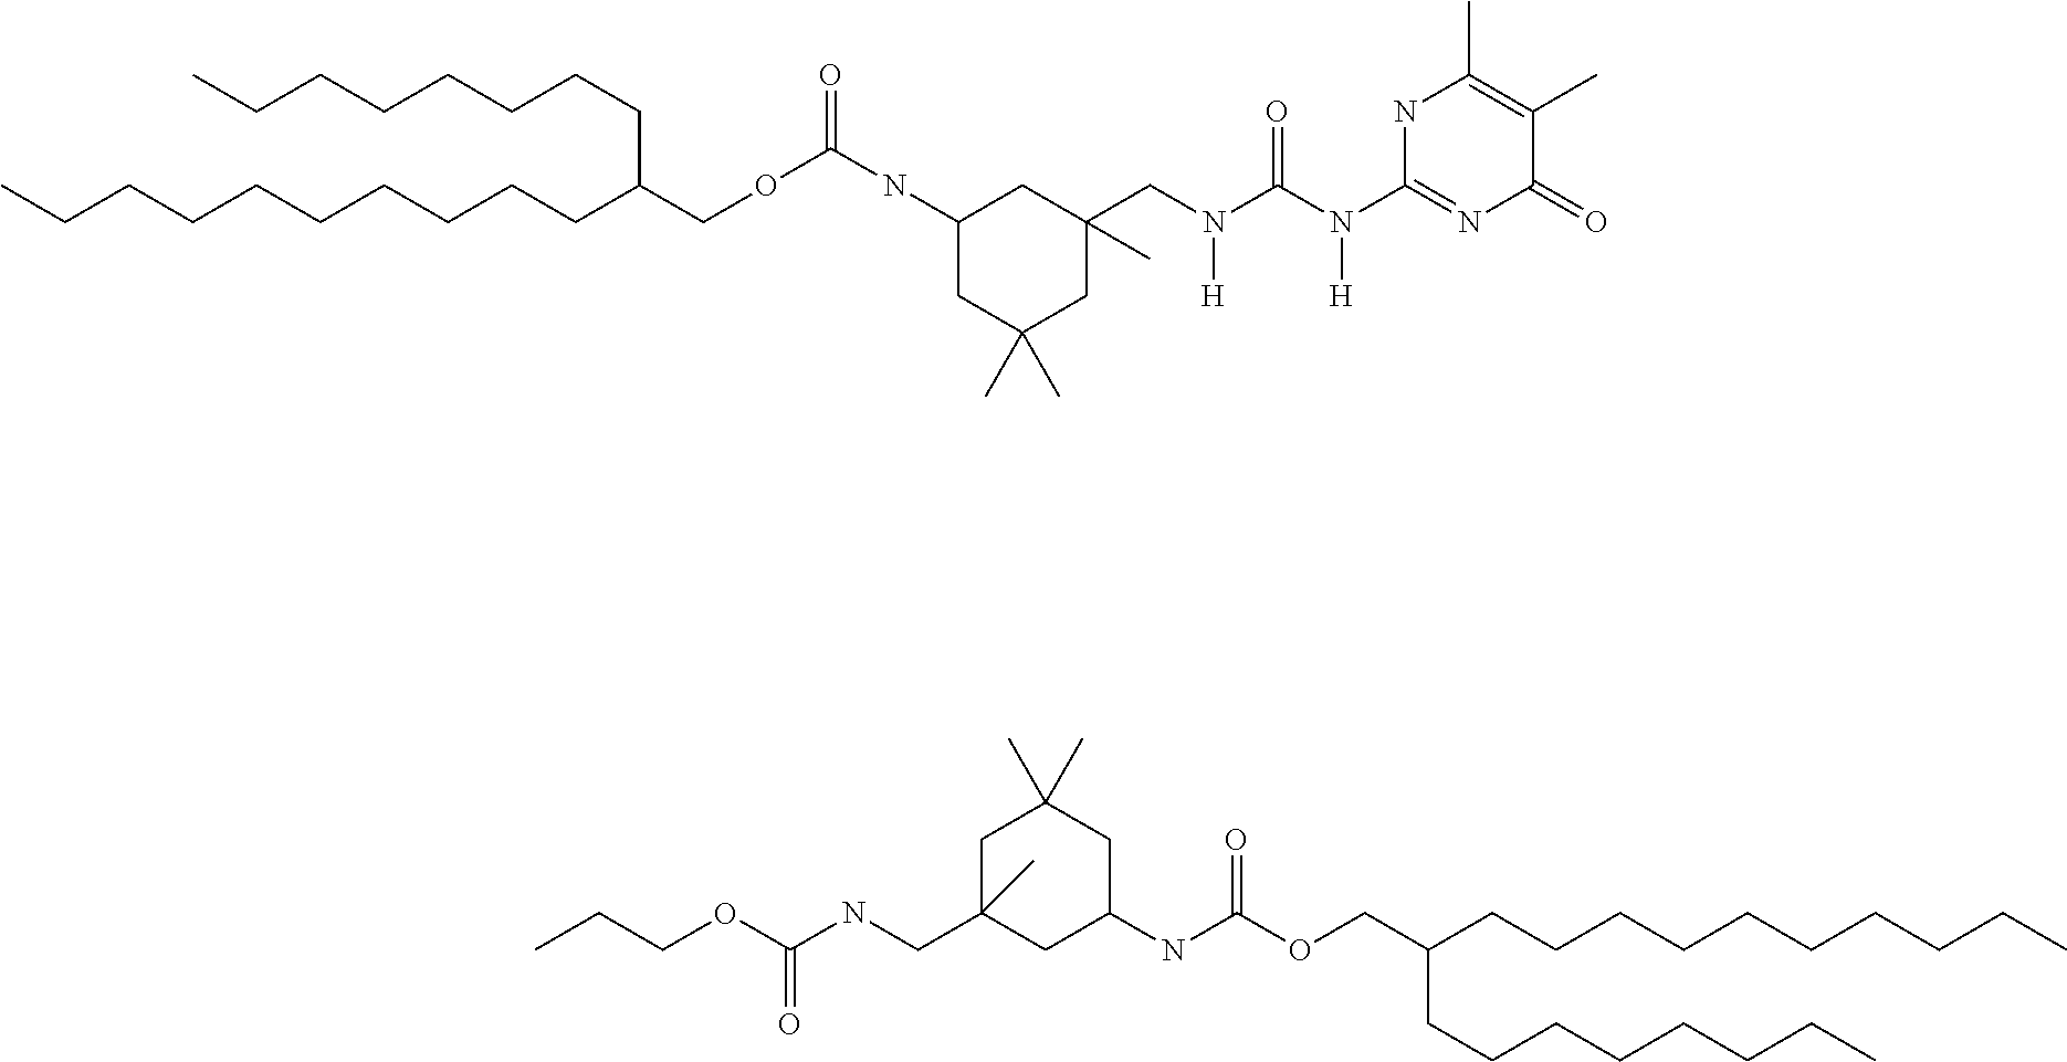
CCCCCCCCCCC(COC(=O)NC1CC(C)(C)CC(C)(CN(C(N(C2=NC(=O)C(C)=C(C)N2)[H])=O)[H])C1)CCCCCCCC.C(COC(NCC1(C)CC(C)(C)CC(NC(OCC(CCCCCCCCCC)CCCCCCCC)=O)C1)=O)C
